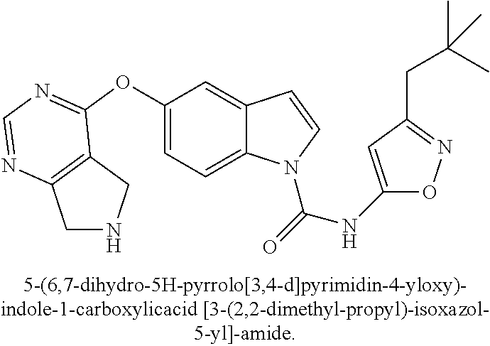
C1(OC2=NC=NC3=C2CNC3)=CC=C2C(=C1)C=CN2C(=O)NC1=CC(CC(C)(C)C)=NO1
